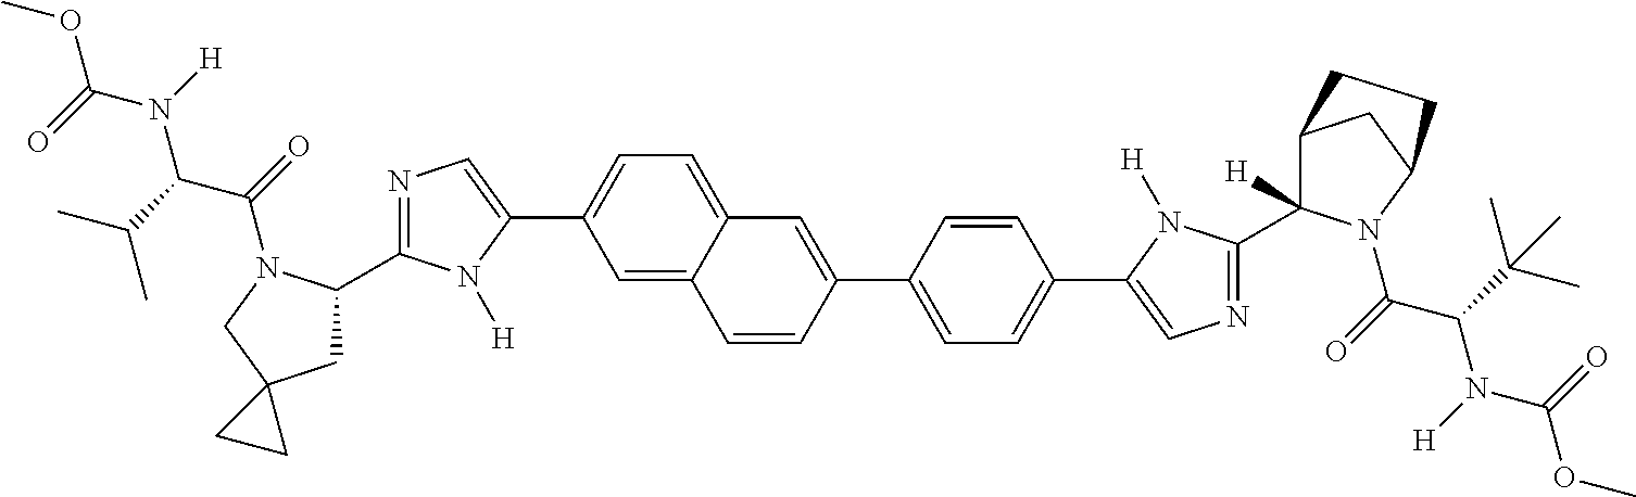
C1=C2C(=CC=C1C1=CN=C(C3CC4(CN3C(=O)C(C(C)C)N([H])C(=O)OC)CC4)N1[H])C=C(C1=CC=C(C3=CN=C(C4([H])C5CC(N4C(=O)C(C(C)(C)C)N([H])C(=O)OC)CC5)N3[H])C=C1)C=C2
